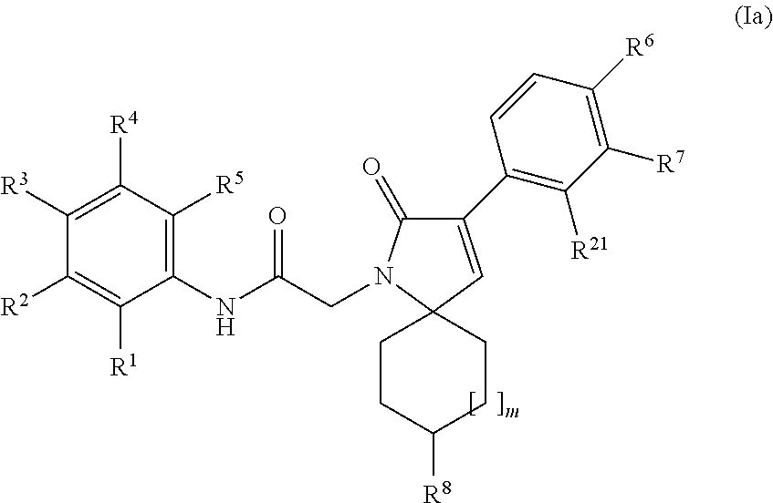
C1(NC(=O)CN2C(=O)C(C3=C([R21])C([R7])=C([R6])C=C3)=CC23CCC([R8])CC3)=C([R5])C([R4])=C([R3])C([R2])=C1[R1]
